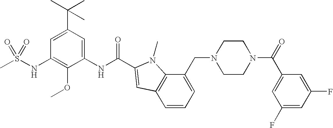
CS(NC1=C(OC)C(NC(=O)C2=CC3=C(C(CN4CCN(C(=O)C5=CC(F)=CC(F)=C5)CC4)=CC=C3)N2C)=CC(C(C)(C)C)=C1)(=O)=O
